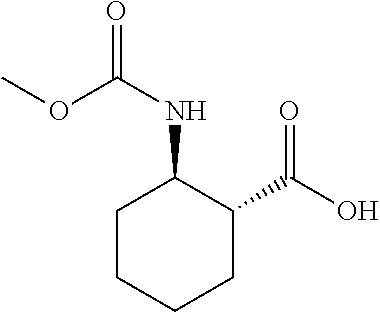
COC(NC1C(C(=O)O)CCCC1)=O
